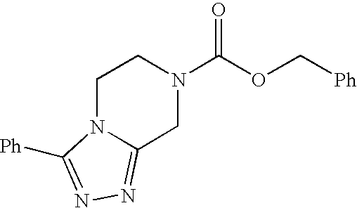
C1N2C(=NN=C2[Ph])CN(C(OC[Ph])=O)C1
